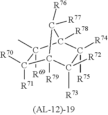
C1([R70])([R71])C2([R79])C([R72])([R73])C([R74])([R75])C([R78])(C1([R69])C)C2([R76])[R77]
